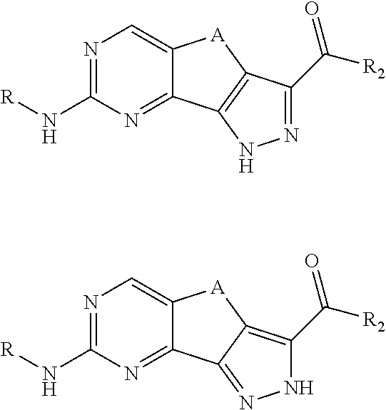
N1=C(N[R])N=C2C(=C1)[A]C1=C2NN=C1C(=O)[R2].N1=C(N[R])N=C2C(=C1)[A]C1=C(C(=O)[R2])NN=C21
